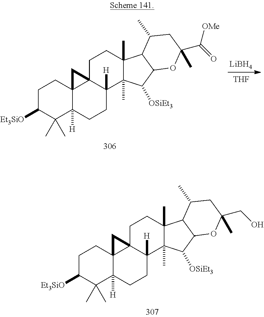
C1CC23C([H])(C(C)(C)C1[Et3SiO])CCC1([H])C2(CCC2(C)C1(C)C([OSiEt3])C1C2C(C)CC(C(=O)[OMe])(C)O1)C3.[LiBH4].[THF].C1CC23C([H])(C(C)(C)C1[Et3SiO])CCC1([H])C2(CCC2(C)C1(C)C([OSiEt3])C1C2C(C)CC(CO)(C)O1)C3
